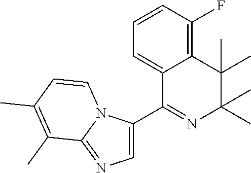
C1=CC(F)=C2C(=C1)C(C1=CN=C3N1C=CC(C)=C3C)=NC(C)(C)C2(C)C
